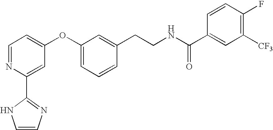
C1=NC(C2=NC=CN2)=CC(OC2=CC=CC(CCNC(C3=CC([CF3])=C(F)C=C3)=O)=C2)=C1
